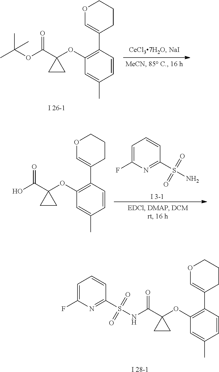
C1(OC2(C(=O)OC(C)(C)C)CC2)=C(C2=COCCC2)C=CC(C)=C1.[I 3-1].C1=C(F)N=C(S(=O)(=O)N)C=C1.C1(OC2(C(=O)O)CC2)=C(C2=COCCC2)C=CC(C)=C1.[I 28-1].C1(OC2(C(=O)NS(C3=NC(F)=CC=C3)(=O)=O)CC2)=C(C2=COCCC2)C=CC(C)=C1
